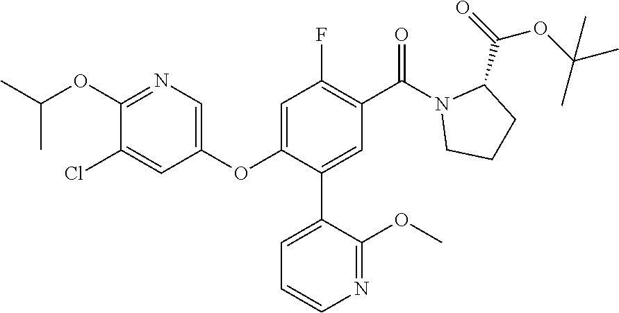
C1(OC2=CC(F)=C(C(=O)N3CCCC3C(OC(C)(C)C)=O)C=C2C2=CC=CN=C2OC)=CN=C(OC(C)C)C(Cl)=C1
